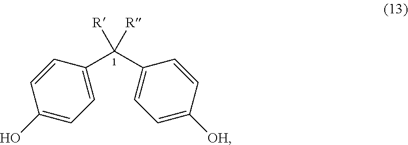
C1(O)=CC=C(C(C2=CC=C([OH])C=C2)([R])[R])C=C1
